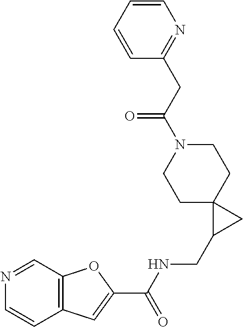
C12=C(C=C(C(NCC3CC34CCN(C(CC3=NC=CC=C3)=O)CC4)=O)O1)C=CN=C2
